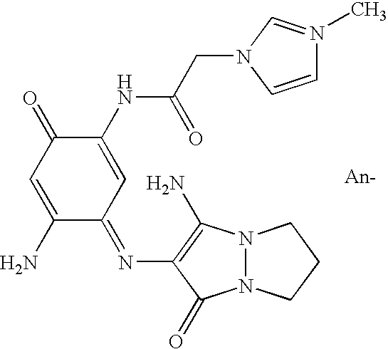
N12N(C(=O)C(N=C3C=C(NC(CN4C=N(C)C=C4)=O)C(=O)C=C3N)=C1N)CCC2
